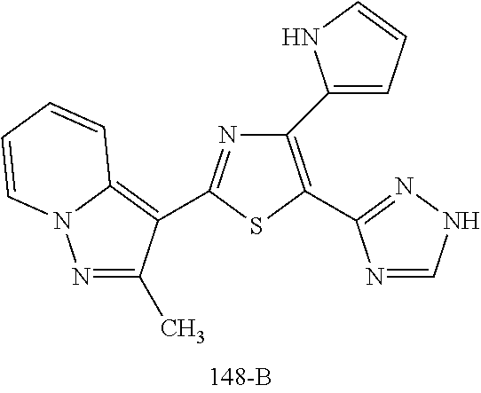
C1(C2=CC=CN2)=C(C2=NNC=N2)SC(C2=C3N(N=C2C)C=CC=C3)=N1
